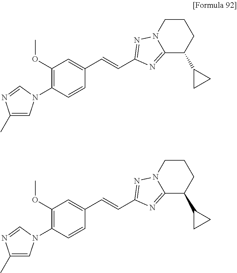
C1=C(C=CC2=NN3CCCC(C4CC4)C3=N2)C=CC(N2C=C(C)N=C2)=C1OC.C1=C(C=CC2=NN3CCCC(C4CC4)C3=N2)C=CC(N2C=C(C)N=C2)=C1OC
